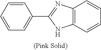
C1=CC=CC=C1C1=NC2=C(N1)C=CC=C2
